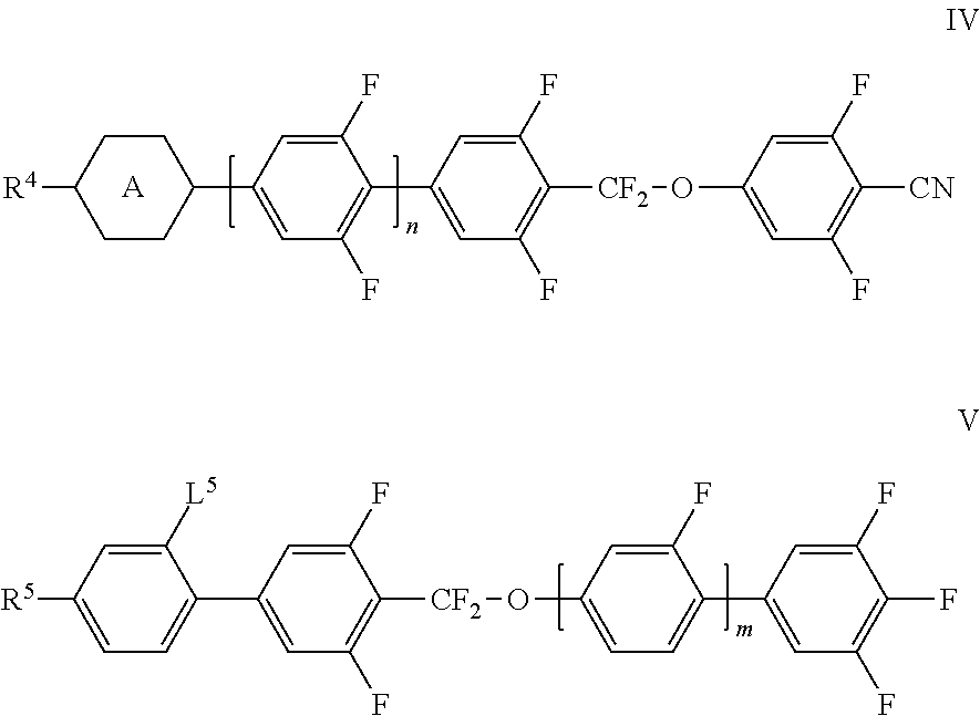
C1CC(C2=CC(F)=C(C3=CC(F)=C([CF2]OC4=CC(F)=C([CN])C(F)=C4)C(F)=C3)C(F)=C2)CCC1[R4].[A].[R5]C1=CC=C(C2=CC(F)=C([CF2]OC3=CC=C(C4=CC(F)=C(F)C(F)=C4)C(F)=C3)C(F)=C2)C([L5])=C1
